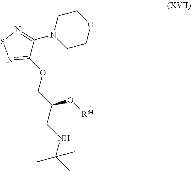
C1COCCN1C1=NSN=C1OCC(CNC(C)(C)C)O[R34]
